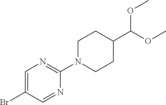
C1N(C2=NC=C(Br)C=N2)CCC(C(OC)OC)C1
